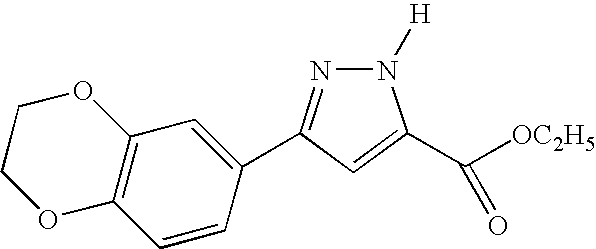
N1=C(C2=CC3=C(C=C2)OCCO3)C=C(C([OC2H5])=O)N1[H]
